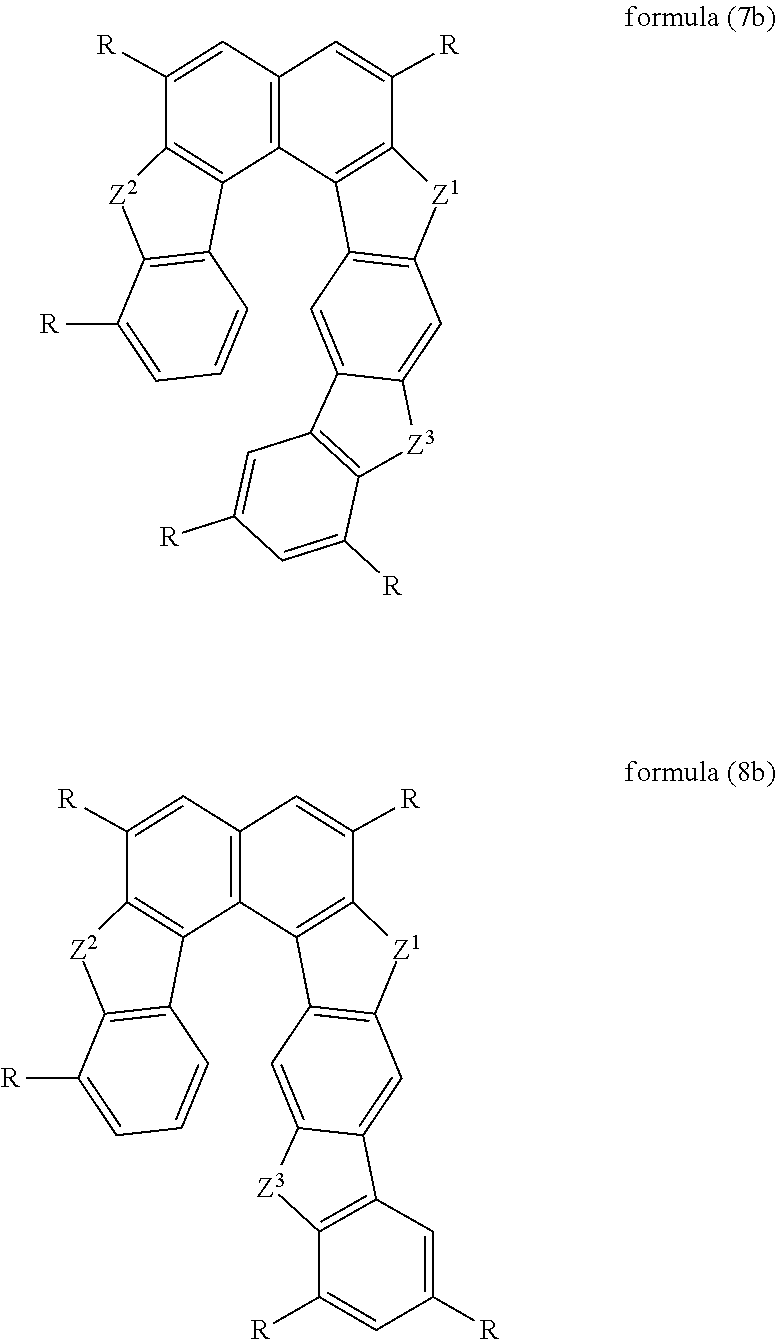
C12=C(C3=C(C([R])=C1)[Z1]C1=C3C=C3C(=C1)[Z3]C1=C3C=C([R])C=C1[R])C1=C(C([R])=C2)[Z2]C2=C1C=CC=C2[R].C12=C(C3=C(C([R])=C1)[Z1]C1=C3C=C3C(=C1)C1=C([Z3]3)C([R])=CC([R])=C1)C1=C(C([R])=C2)[Z2]C2=C1C=CC=C2[R]
